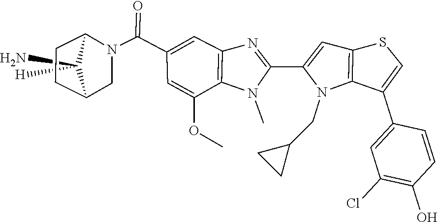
C12CCC(CN1C(C1=CC3=C(N(C)C(C4=CC5=C(N4CC4CC4)C(C4=CC(Cl)=C(O)C=C4)=CS5)=N3)C(OC)=C1)=O)C2(N)[H]
